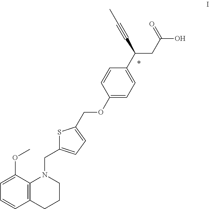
C1=CC2=C(C(OC)=C1)N(CC1=CC=C(COC3=CC=C(C(C#CC)CC(O)=O)C=C3)S1)CCC2
